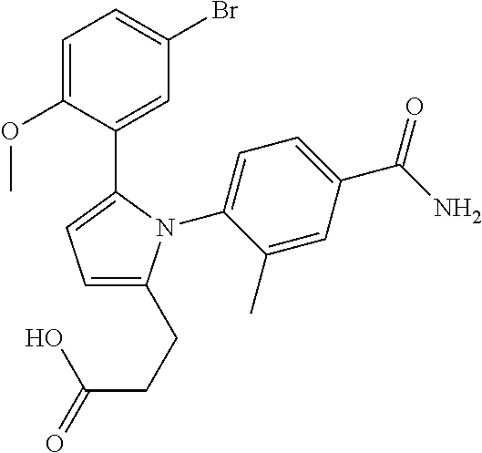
C1=C(OC)C(C2=CC=C(CCC(=O)O)N2C2=CC=C(C(N)=O)C=C2C)=CC(Br)=C1
